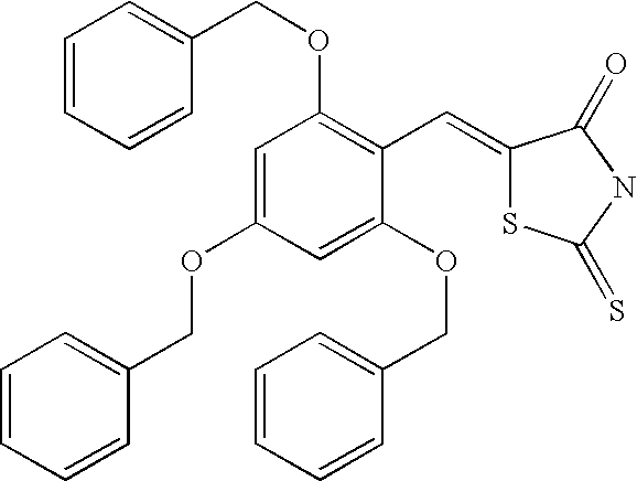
C1=CC=CC(COC2=C(C=C3SC(=S)NC3=O)C(OCC3=CC=CC=C3)=CC(OCC3=CC=CC=C3)=C2)=C1
